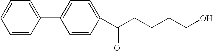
C1(C2=CC=C(C(CCCCO)=O)C=C2)=CC=CC=C1
